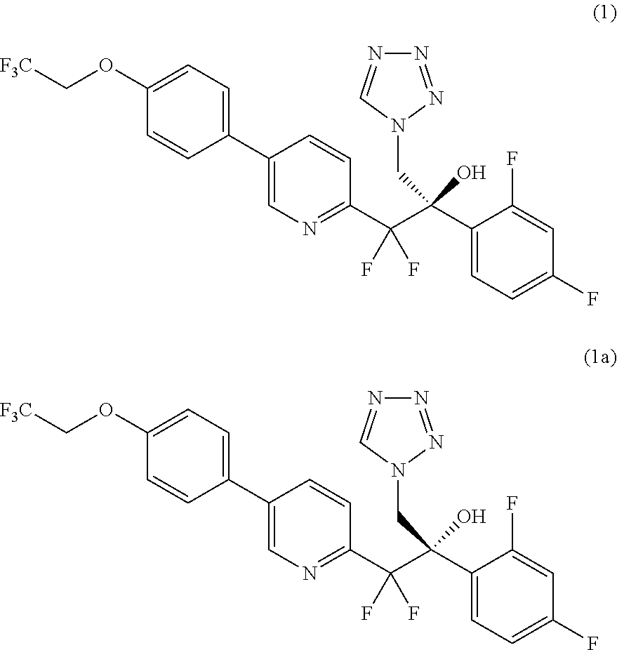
C1=CC(C2=CN=C(C(C(C3=CC=C(F)C=C3F)(CN3N=NN=C3)O)(F)F)C=C2)=CC=C1OC[F3C].C1=CC(C2=CN=C(C(C(C3=CC=C(F)C=C3F)(CN3N=NN=C3)O)(F)F)C=C2)=CC=C1OC[F3C]
